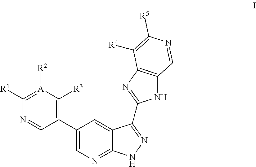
C1([R1])=[A]([R2])C([R3])=C(C2=CN=C3C(=C2)C(C2=NC4=C(N2)C=NC([R5])=C4[R4])=NN3)C=N1
